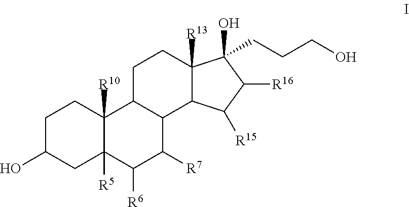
C1C(O)CC2([R5])C([R10])(C1)C1C(C([R7])C2[R6])C2C([R13])(CC1)C(O)(CCCO)C([R16])C2[R15]
